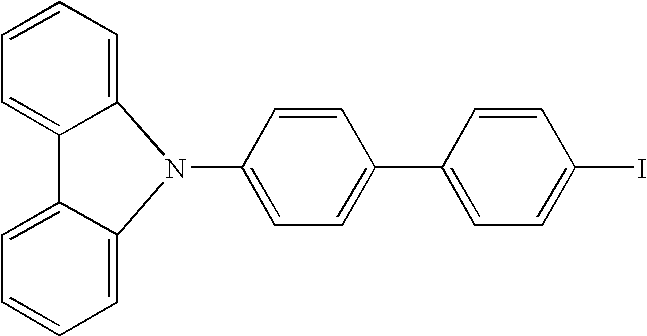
C1=C2C(=CC=C1)C1=CC=CC=C1N2C1=CC=C(C2=CC=C(I)C=C2)C=C1
